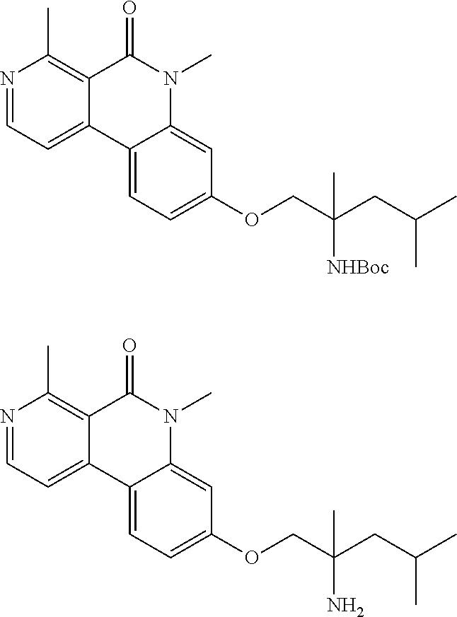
N1=CC=C2C(=C1C)C(=O)N(C)C1=CC(OCC(CC(C)C)([NHBoc])C)=CC=C21.N1=CC=C2C(=C1C)C(=O)N(C)C1=CC(OCC(CC(C)C)(N)C)=CC=C21
